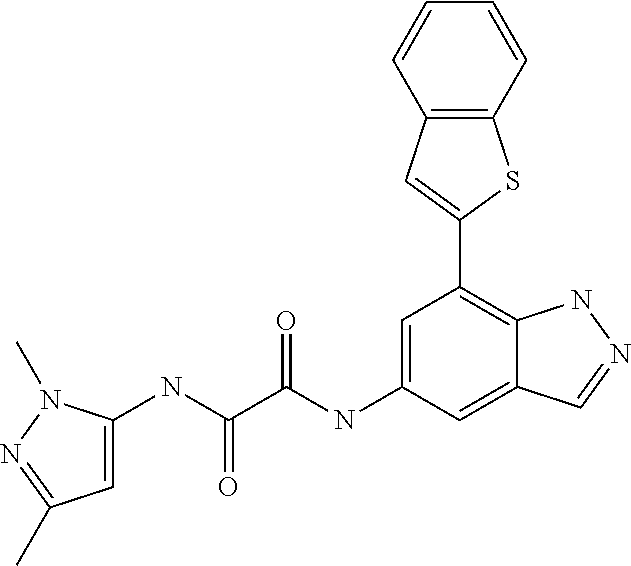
N(C(=O)C(=O)NC1=CC(C2=CC3=C(S2)C=CC=C3)=C2C(=C1)C=NN2)C1=CC(C)=NN1C
